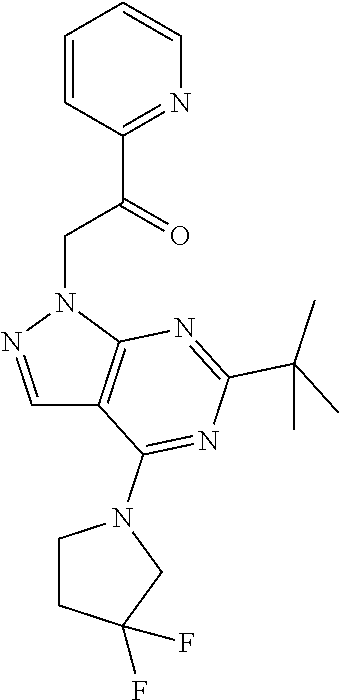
C1=CC(C(CN2N=CC3=C2N=C(C(C)(C)C)N=C3N2CCC(F)(F)C2)=O)=NC=C1
